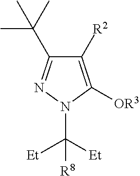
C1([R2])=C([OR3])N(C([Et])([Et])[R8])N=C1C(C)(C)C
